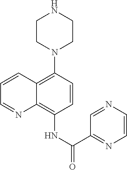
C1=CC(NC(C2=NC=CN=C2)=O)=C2C(=C1N1CCNCC1)C=CC=N2
